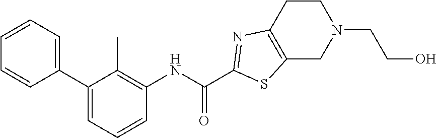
C1=CC=CC(C2=CC=CC(NC(C3=NC4=C(CN(CCO)CC4)S3)=O)=C2C)=C1
